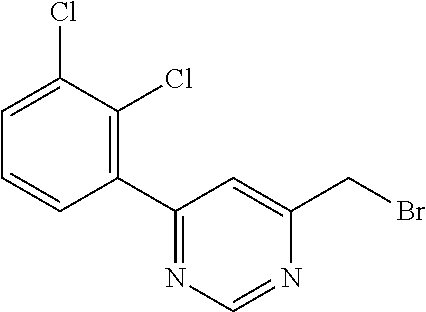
C1(C2=NC=NC(CBr)=C2)=C(Cl)C(Cl)=CC=C1
